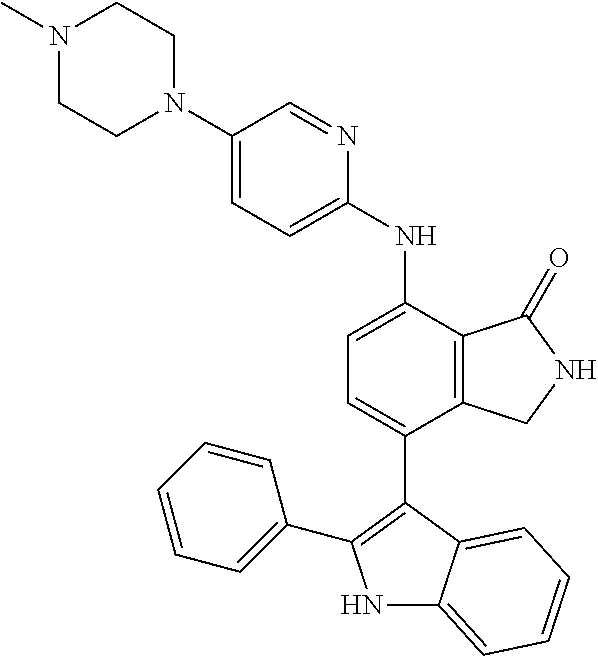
N1(C)CCN(C2=CC=C(NC3=CC=C(C4=C(C5=CC=CC=C5)NC5=CC=CC=C54)C4=C3C(=O)NC4)N=C2)CC1
